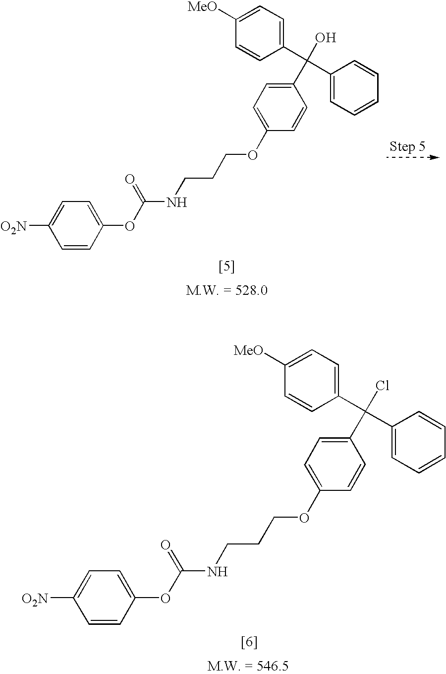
C1(C(C2=CC=C([MeO])C=C2)(O)C2=CC=CC=C2)=CC=C(OCCCNC(OC2=CC=C([O2N])C=C2)=O)C=C1.C1(C(C2=CC=C([MeO])C=C2)(Cl)C2=CC=CC=C2)=CC=C(OCCCNC(OC2=CC=C([O2N])C=C2)=O)C=C1
